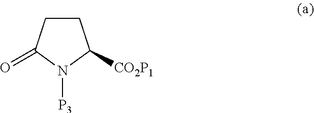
C1CC(=O)N([P3])C1[CO2P1]
